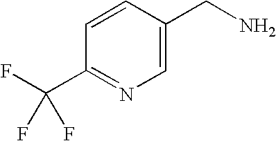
C1(C(F)(F)F)=NC=C(CN)C=C1
